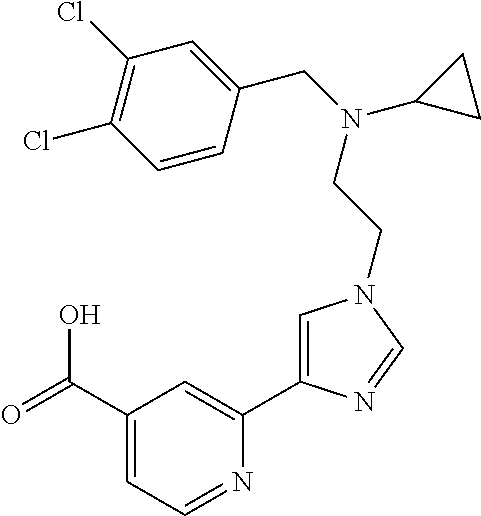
C1(C(=O)O)=CC=NC(C2=CN(CCN(CC3=CC(Cl)=C(Cl)C=C3)C3CC3)C=N2)=C1
